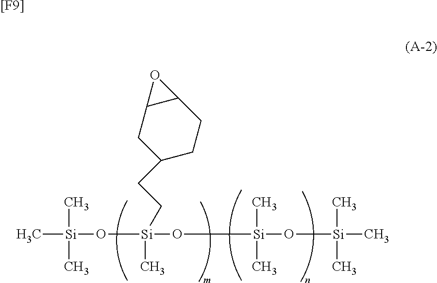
C[Si](O[Si](O[Si](O[Si](C)(C)C)(C)C)(CCC1CCC2C(C1)O2)C)(C)C.[[F9]]
